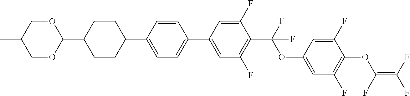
C1(C2=CC=C(C3CCC(C4OCC(C)CO4)CC3)C=C2)=CC(F)=C(C(F)(OC2=CC(F)=C(OC(=C(F)F)F)C(F)=C2)F)C(F)=C1
